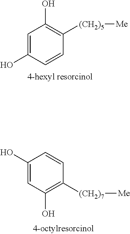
C1=C(O)C=CC([(CH2)5][Me])=C1O.C1(O)=CC(O)=C([(CH2)7][Me])C=C1
